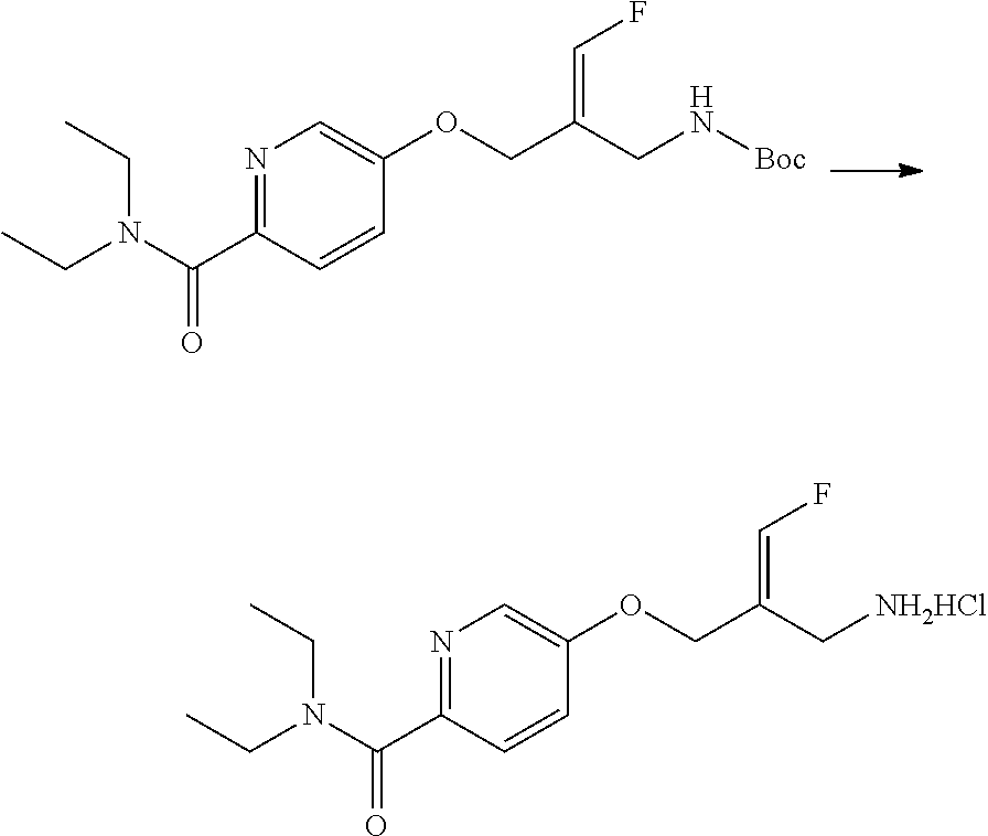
N1=C(C(N(CC)CC)=O)C=CC(OCC(CN[Boc])=CF)=C1.N1=C(C(N(CC)CC)=O)C=CC(OCC(C[NH2HCl])=CF)=C1
